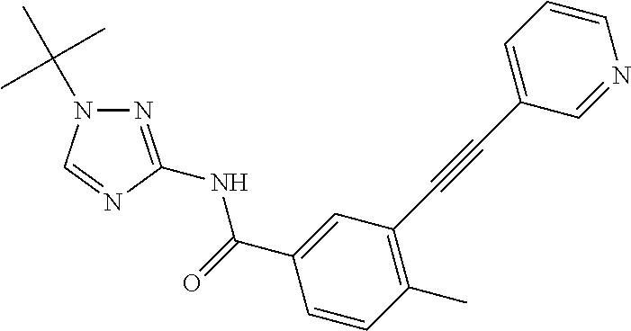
C1=CC=C(C#CC2=C(C)C=CC(C(NC3=NN(C(C)(C)C)C=N3)=O)=C2)C=N1
